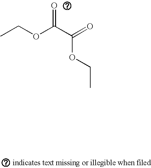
CCOC(C(=O)OCC)=O
